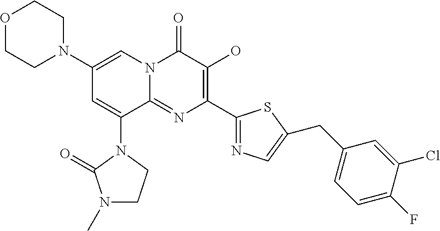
O1CCN(C2=CN3C(=NC(C4=NC=C(CC5=CC=C(F)C(Cl)=C5)S4)=C(O)C3=O)C(N3C(=O)N(C)CC3)=C2)CC1
